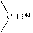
[CHR41](C)C
